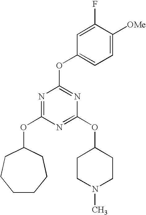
C1CCCC(OC2=NC(OC3=CC=C([OMe])C(F)=C3)=NC(OC3CCN(C)CC3)=N2)CC1
